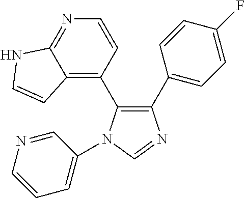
C1(C2=CC=C(F)C=C2)=C(C2=C3C(=NC=C2)NC=C3)N(C2=CC=CN=C2)C=N1
